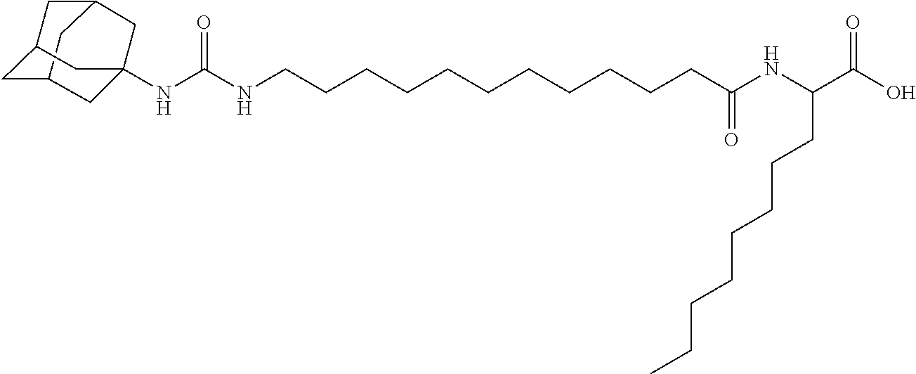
C12CC3CC(C1)CC(NC(NCCCCCCCCCCCC(NC(C(O)=O)CCCCCCCC)=O)=O)(C3)C2
